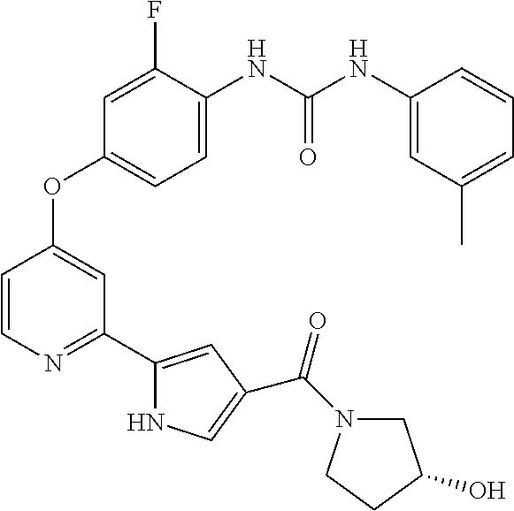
C1=C(NC(NC2=CC(C)=CC=C2)=O)C(F)=CC(OC2=CC(C3=CC(C(N4CC(O)CC4)=O)=CN3)=NC=C2)=C1
